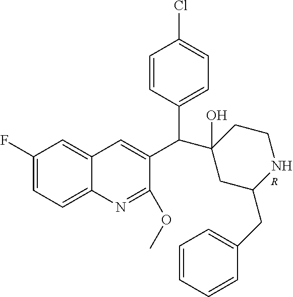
[R].C1(F)=CC=C2C(=C1)C=C(C(C1(O)CC(CC3=CC=CC=C3)NCC1)C1=CC=C(Cl)C=C1)C(OC)=N2
